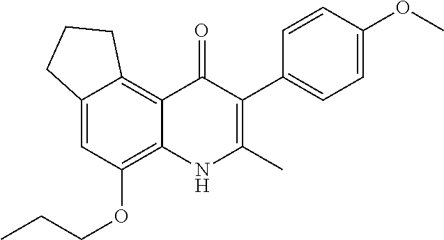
C12=CC(OCCC)=C3C(=C1CCC2)C(=O)C(C1=CC=C(OC)C=C1)=C(C)N3
